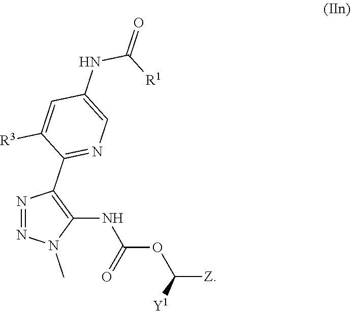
N1=NN(C)C(NC(=O)OC([Z])[Y1])=C1C1=NC=C(NC([R1])=O)C=C1[R3]
